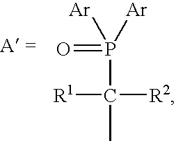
[Ar]P([Ar])(=O)C(C)([R2])[R1]
